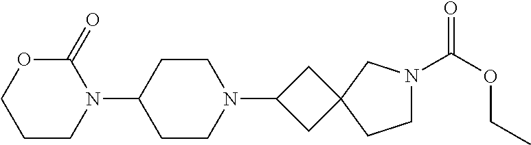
N1(C2CCN(C3CC4(C3)CCN(C(OCC)=O)C4)CC2)C(=O)OCCC1
